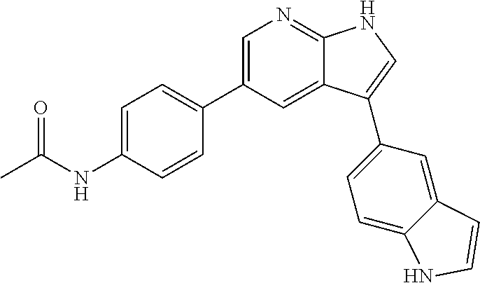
C1(C2=CC=C(NC(C)=O)C=C2)=CN=C2C(=C1)C(C1=CC=C3C(=C1)C=CN3)=CN2
